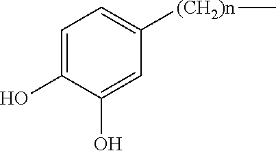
C1=C(O)C(O)=CC([(CH2)n]C)=C1
